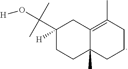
C12=C(C)CCCC1(C)CCC(C(O[H])(C)C)([H])C2
